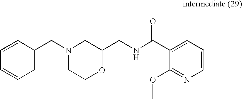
C1=CC(CN2CCOC(CNC(C3=CC=CN=C3OC)=O)C2)=CC=C1
